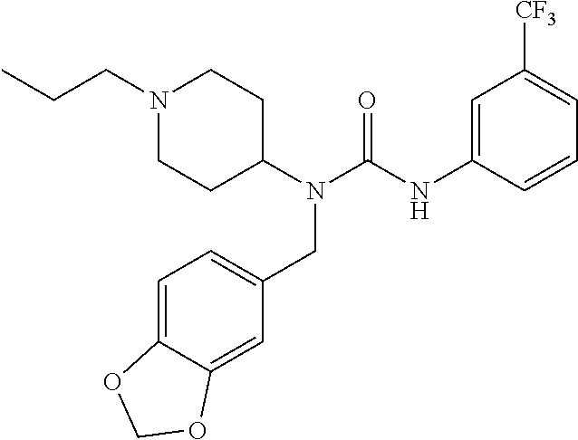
N1(CCC)CCC(N(C(NC2=CC([CF3])=CC=C2)=O)CC2=CC=C3C(=C2)OCO3)CC1
